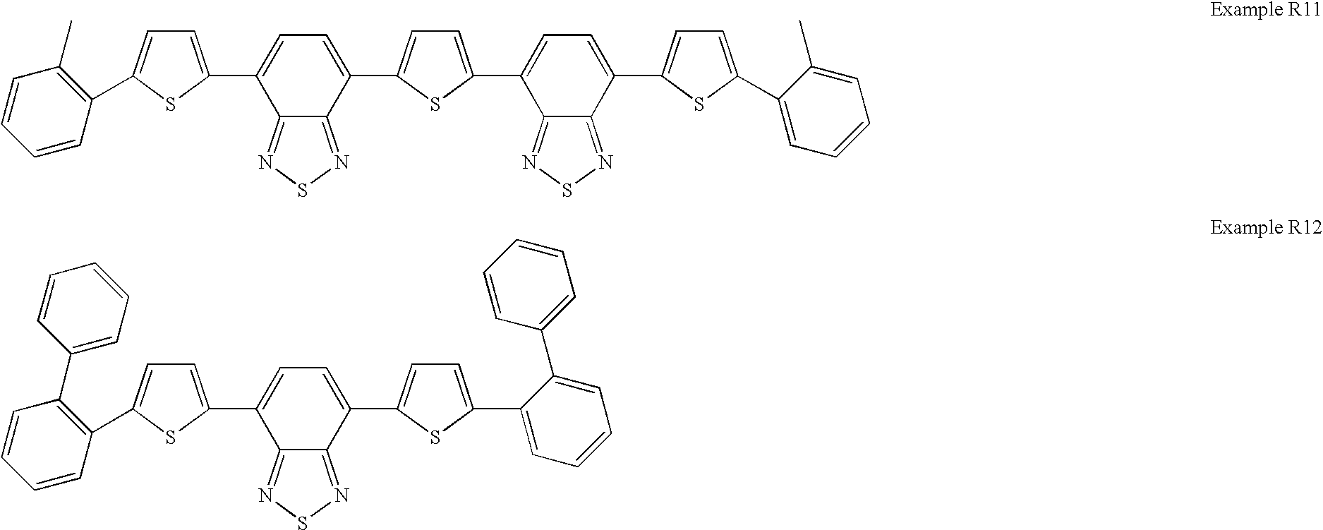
C12=NSN=C1C(C1=CC=C(C3=CC=C(C4=CC=C(C5=CC=CC=C5C)S4)C4=NSN=C43)S1)=CC=C2C1=CC=C(C2=C(C)C=CC=C2)S1.C12=NSN=C1C(C1=CC=C(C3=CC=CC=C3C3=CC=CC=C3)S1)=CC=C2C1=CC=C(C2=C(C3=CC=CC=C3)C=CC=C2)S1
